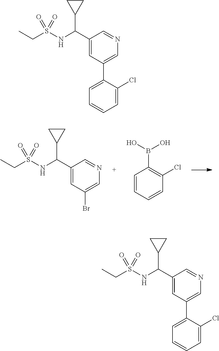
C1(C(NS(CC)(=O)=O)C2CC2)=CC(Br)=CN=C1.OB(O)C1=C(Cl)C=CC=C1.C1(C(NS(CC)(=O)=O)C2CC2)=CC(C2=CC=CC=C2Cl)=CN=C1.C1(C(NS(CC)(=O)=O)C2CC2)=CC(C2=CC=CC=C2Cl)=CN=C1
